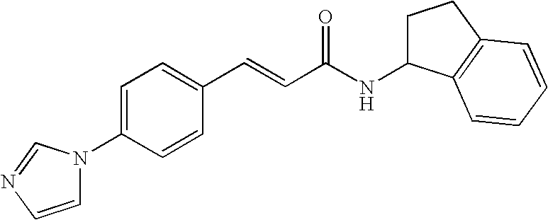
C1=C(N2C=CN=C2)C=CC(C=CC(NC2CCC3=C2C=CC=C3)=O)=C1
